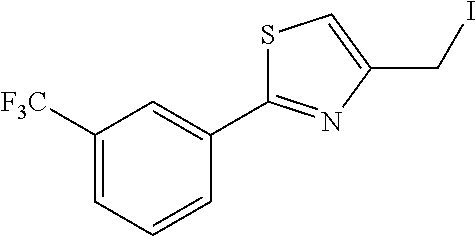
C1(CI)=CSC(C2=CC([F3C])=CC=C2)=N1
